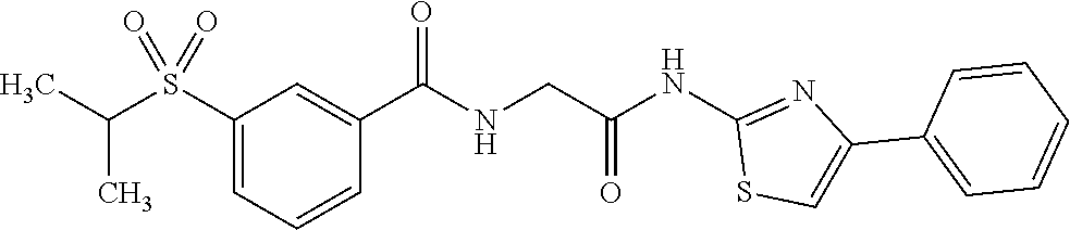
C1(S(C(C)C)(=O)=O)=CC=CC(C(=O)NCC(NC2=NC(C3=CC=CC=C3)=CS2)=O)=C1
